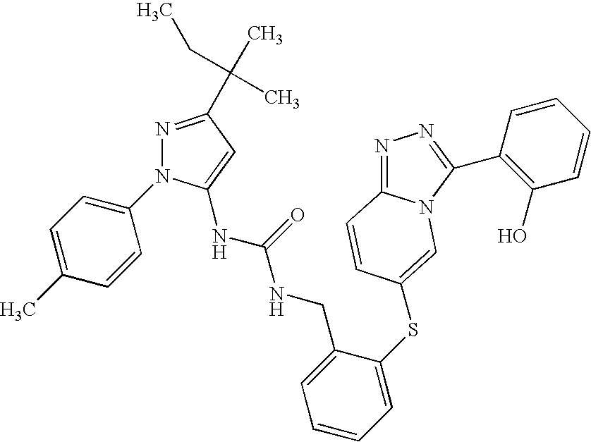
N1=C(C(C)(CC)C)C=C(NC(NCC2=CC=CC=C2SC2=CN3C(=NN=C3C3=C(O)C=CC=C3)C=C2)=O)N1C1=CC=C(C)C=C1
